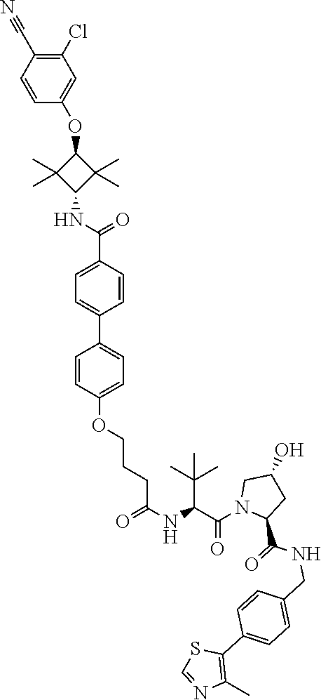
C1=CC(C#N)=C(Cl)C=C1OC1C(C)(C)C(NC(=O)C2=CC=C(C3=CC=C(OCCCC(NC(C(N4C(C(=O)NCC5=CC=C(C6=C(C)N=CS6)C=C5)CC(O)C4)=O)C(C)(C)C)=O)C=C3)C=C2)C1(C)C
